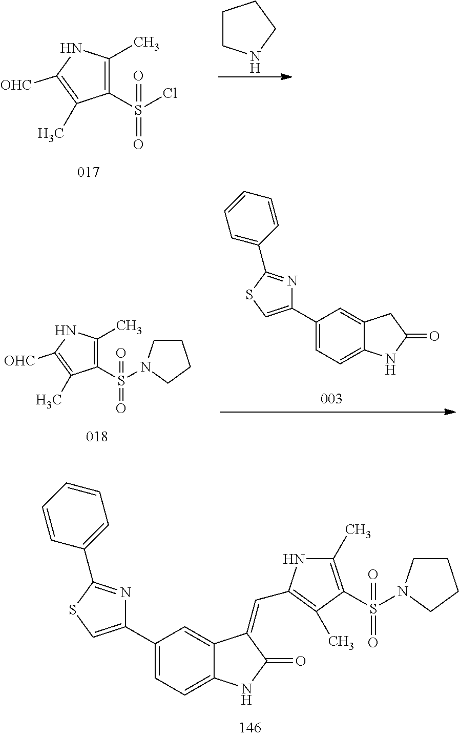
C1CNCC1.C1(S(=O)(Cl)=O)=C(C)NC([OHC])=C1C.C1(C2=CSC(C3=CC=CC=C3)=N2)=CC=C2C(=C1)CC(=O)N2.C1(S(=O)(=O)N2CCCC2)=C(C)NC([OHC])=C1C.C1(C2=CC=C3C(=C2)C(=CC2=C(C)C(S(=O)(=O)N4CCCC4)=C(C)N2)C(=O)N3)=CSC(C2=CC=CC=C2)=N1
